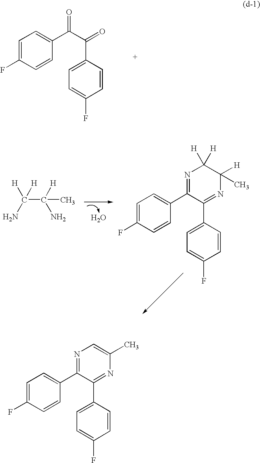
C1=C(F)C=CC(C(C(=O)C2=CC=C(F)C=C2)=O)=C1.O.C(C([H])(N)C)([H])(N)[H].C1=C(F)C=CC(C2=NC([H])([H])C([H])(C)N=C2C2=CC=C(F)C=C2)=C1.C1=C(F)C=CC(C2=NC=C(C)N=C2C2=CC=C(F)C=C2)=C1
